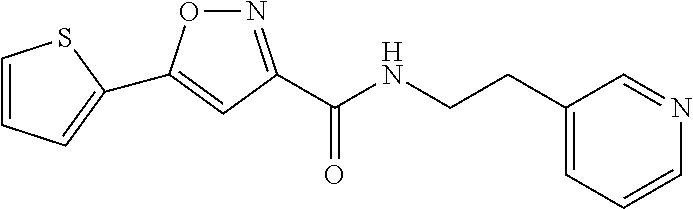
N1=C(C(NCCC2=CC=CN=C2)=O)C=C(C2=CC=CS2)O1
